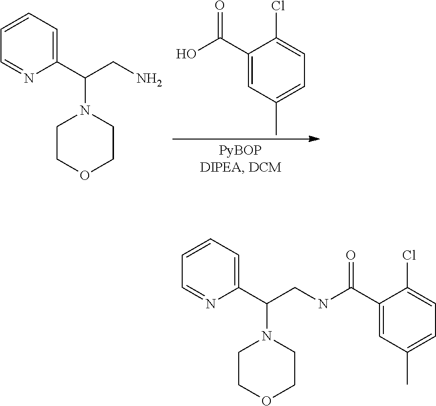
C1=CC=C(C(CN)N2CCOCC2)N=C1.C1(C(=O)O)=CC(C)=CC=C1Cl.C1=CC=C(C(CNC(=O)C2=CC(C)=CC=C2Cl)N2CCOCC2)N=C1
